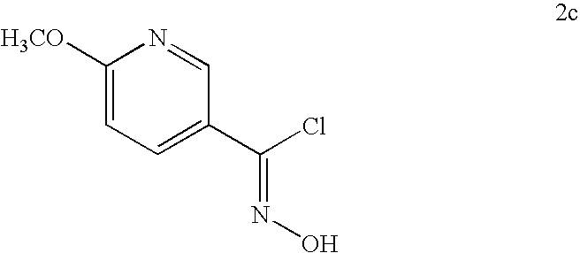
C1([H3CO])=CC=C(C(Cl)=NO)C=N1
